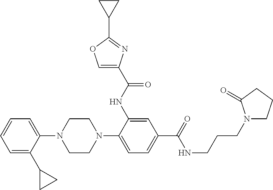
C1(N2CCN(C3=CC=C(C(NCCCN4CCCC4=O)=O)C=C3NC(C3=COC(C4CC4)=N3)=O)CC2)=CC=CC=C1C1CC1
